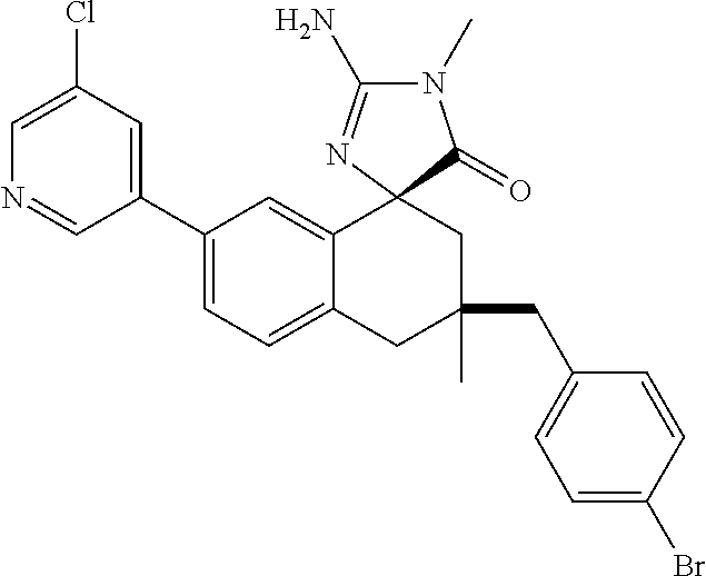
N1=CC(C2=CC=C3C(=C2)C2(CC(CC4=CC=C(Br)C=C4)(C)C3)C(=O)N(C)C(N)=N2)=CC(Cl)=C1
